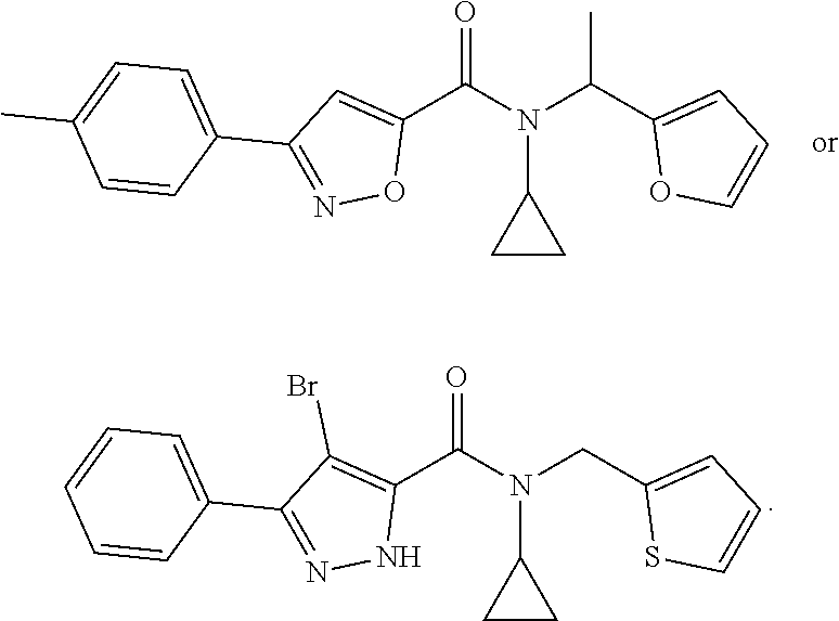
O=C(N(C(C1=CC=CO1)C)C1CC1)C1=CC(C2=CC=C(C)C=C2)=NO1.O=C(N(CC1=CC=CS1)C1CC1)C1=C(Br)C(C2=CC=CC=C2)=NN1
